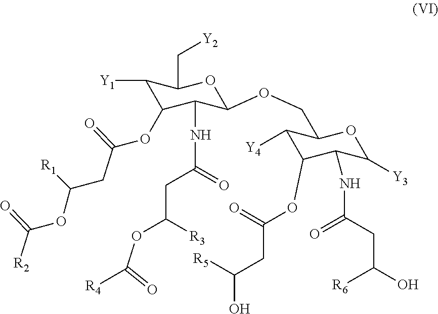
C1([Y1])C(OC(CC(OC([R2])=O)[R1])=O)C(NC(CC(OC([R4])=O)[R3])=O)C(OCC2C([Y4])C(OC(CC(O)[R5])=O)C(NC(CC(O)[R6])=O)C([Y3])O2)OC1C[Y2]
